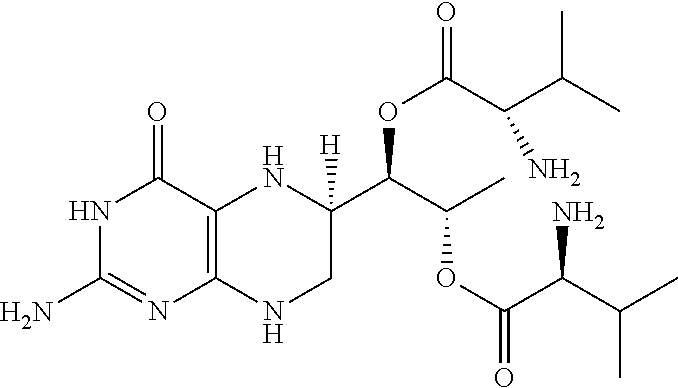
N1C(N)=NC2=C(C1=O)NC(C(C(C)OC(C(C(C)C)N)=O)OC(C(C(C)C)N)=O)([H])CN2
